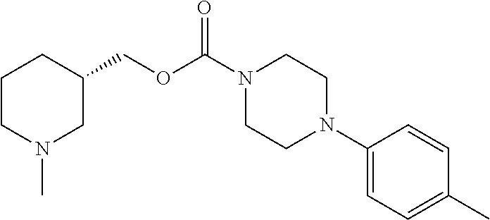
C(C1CCCN(C)C1)OC(N1CCN(C2=CC=C(C)C=C2)CC1)=O
